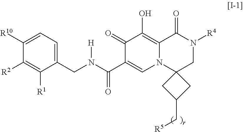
C1(CN(C(C2=CN3C(=C(O)C2=O)C(=O)N([R4])CC32CC(C[R5])C2)=O)[H])=CC=C([R10])C([R2])=C1[R1]
